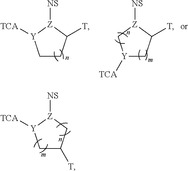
C1CC([T])[Z]([NS])[Y]1[TCA].[Y]1([TCA])CC([T])[Z]([NS])C1.C1C([T])C[Z]([NS])[Y]1[TCA]
